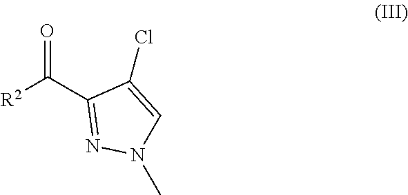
[R2]C(C1=NN(C)C=C1Cl)=O
